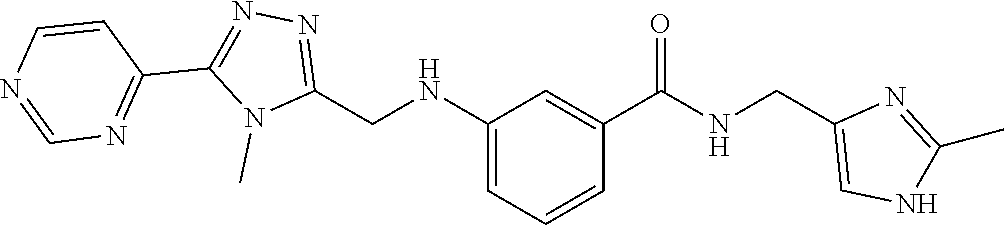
C1=NC=CC(C2=NN=C(CNC3=CC=CC(C(=O)NCC4=CNC(C)=N4)=C3)N2C)=N1
